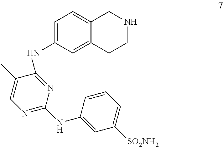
C1=C(NC2=NC(NC3=CC([SO2NH2])=CC=C3)=NC=C2C)C=C2C(=C1)CNCC2
